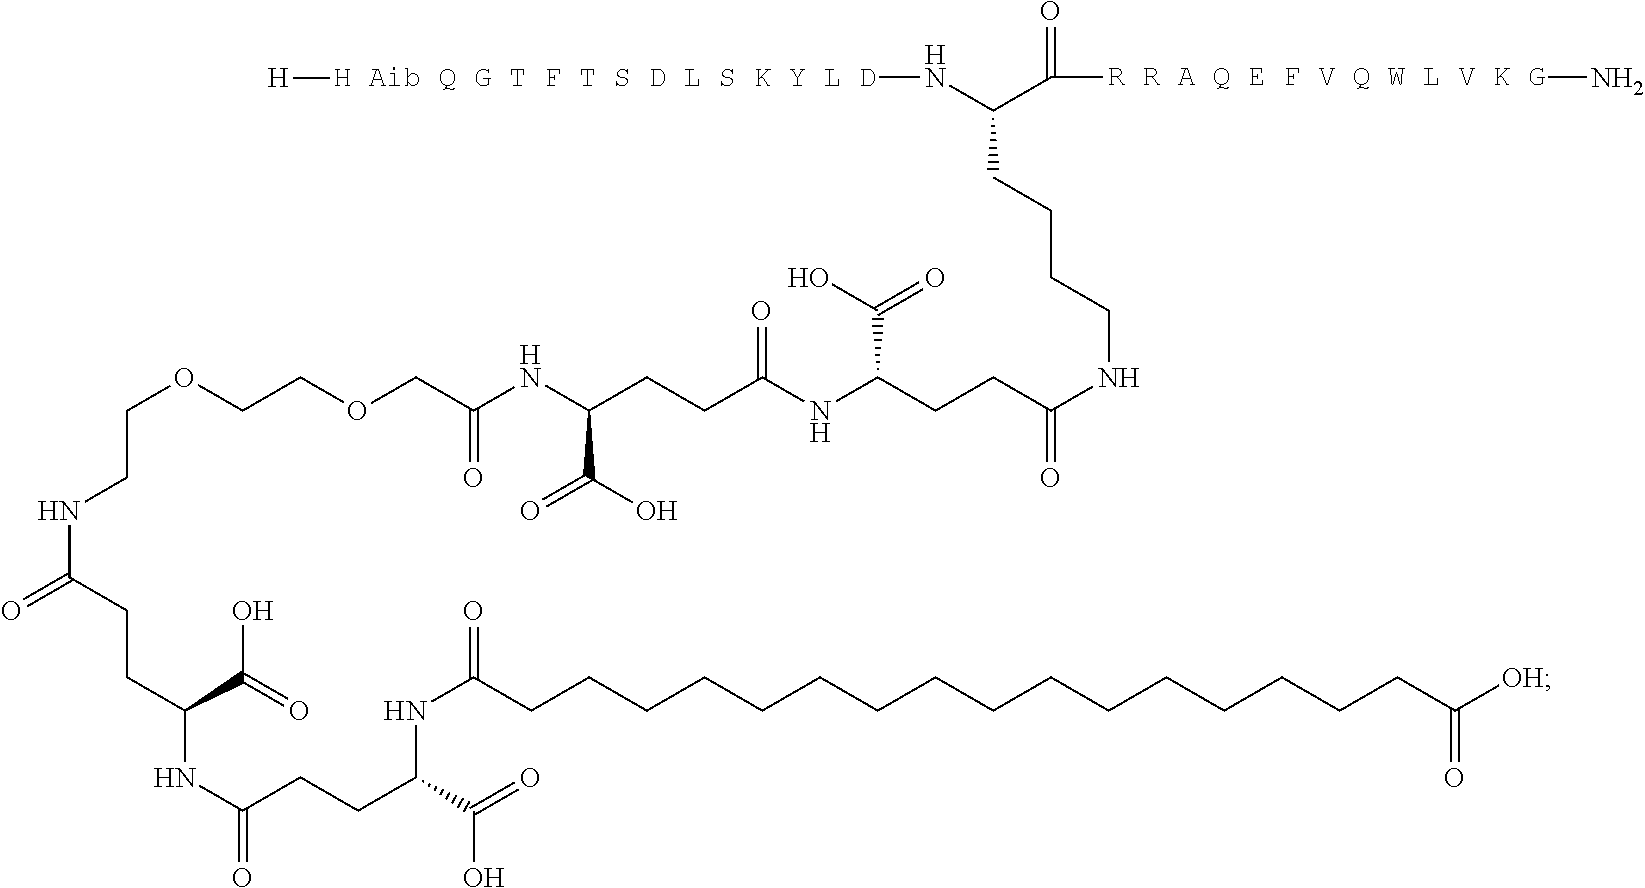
N(C(CCCCCCCCCCCCCCCCC([OH])=O)=O)C(C(O)=O)CCC(NC(CCC(NCCOCCOCC(NC(CCC(NC(CCC(NCCCCC(C([R R A Q E F V Q W L V K G]N)=O)N[H Aib Q G T F T S D L S K Y L D][H])=O)C(=O)O)=O)C(=O)O)=O)=O)C(O)=O)=O
